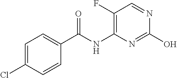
C1(F)=C(NC(C2=CC=C(Cl)C=C2)=O)N=C(O)N=C1
